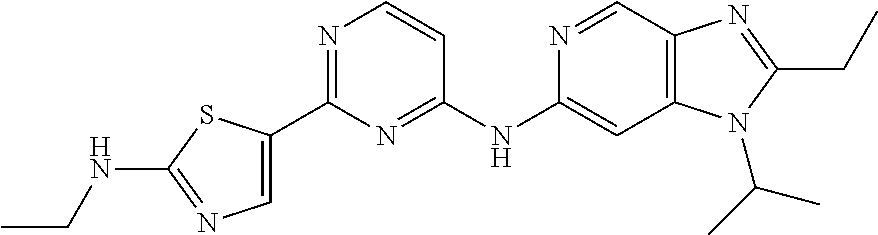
C1(C2=CN=C(NCC)S2)=NC=CC(NC2=CC3=C(C=N2)N=C(CC)N3C(C)C)=N1
